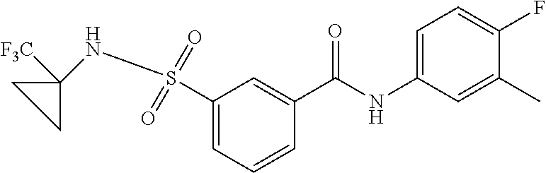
C1(S(=O)(=O)NC2([F3C])CC2)=CC=CC(C(NC2=CC=C(F)C(C)=C2)=O)=C1
